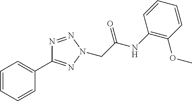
C1=CC=CC(C2=NN(CC(NC3=C(OC)C=CC=C3)=O)N=N2)=C1
